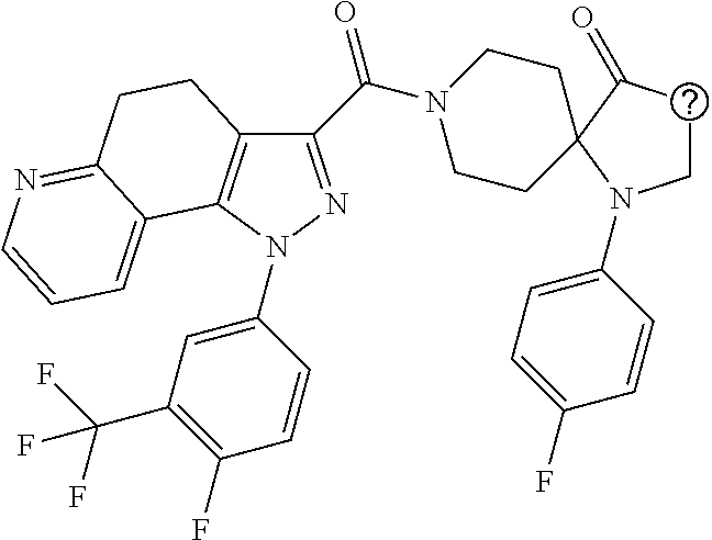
C1(C(=O)N2CCC3(CC2)C(=O)CCN3C2=CC=C(F)C=C2)=NN(C2=CC(C(F)(F)F)=C(F)C=C2)C2=C1CCC1=NC=CC=C21
